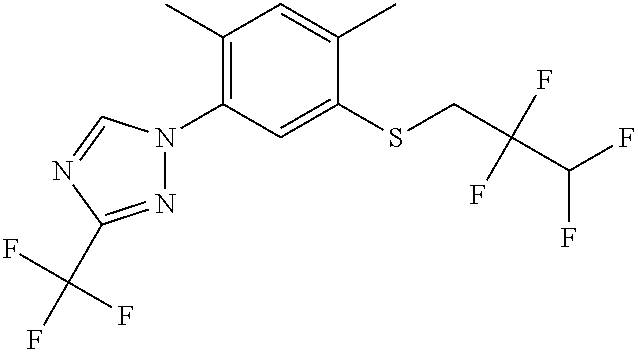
C1(C)=C(N2N=C(C(F)(F)F)N=C2)C=C(SCC(F)(F)C(F)F)C(C)=C1
